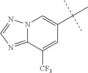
C12=NC=NN1C=C(C(C)(C)C)C=C2[CF3]
